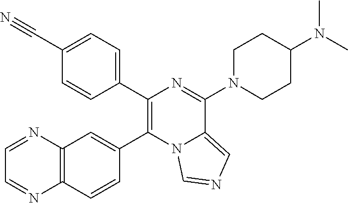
C1(C2=C(C3=CC4=C(C=C3)N=CC=N4)N3C(=CN=C3)C(N3CCC(N(C)C)CC3)=N2)=CC=C(C#N)C=C1
